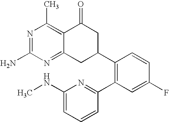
C1(C2CC(=O)C3=C(C)N=C(N)N=C3C2)=C(C2=NC(NC)=CC=C2)C=C(F)C=C1
